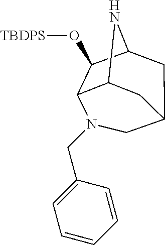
C12NC3CC(C1)CN(CC1=CC=CC=C1)C3C2O[TBDPS]
